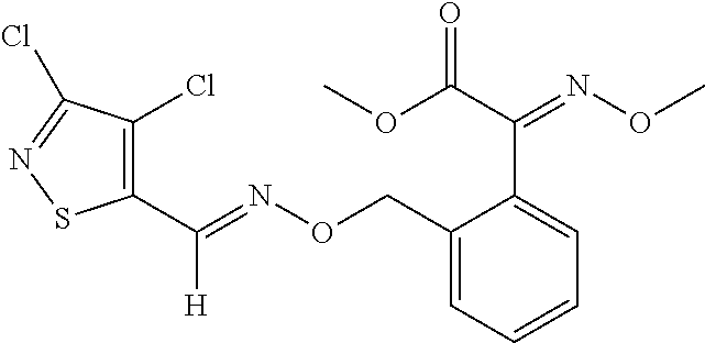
C1(C(=NOCC2=CC=CC=C2C(C(OC)=O)=NOC)[H])=C(Cl)C(Cl)=NS1
